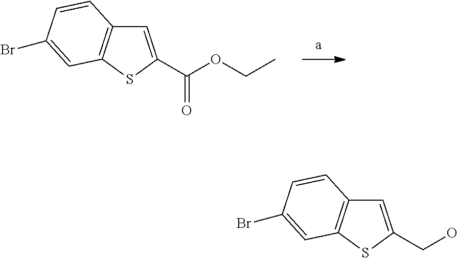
C1=C(C(OCC)=O)SC2=C1C=CC(Br)=C2.C1=C(CO)SC2=C1C=CC(Br)=C2
